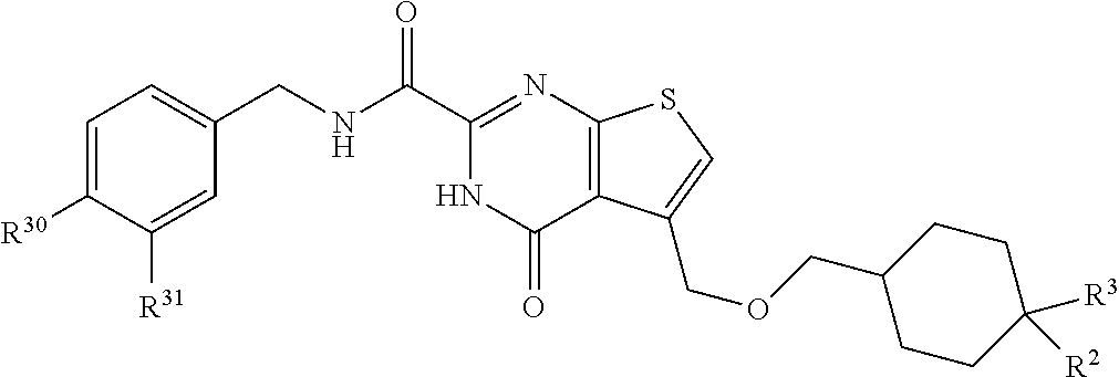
C1=C([R30])C([R31])=CC(CNC(C2=NC3=C(C(=O)N2)C(COCC2CCC([R3])([R2])CC2)=CS3)=O)=C1
